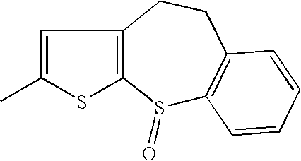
C1=C(C)SC2=C1CCC1=C(S2=O)C=CC=C1
